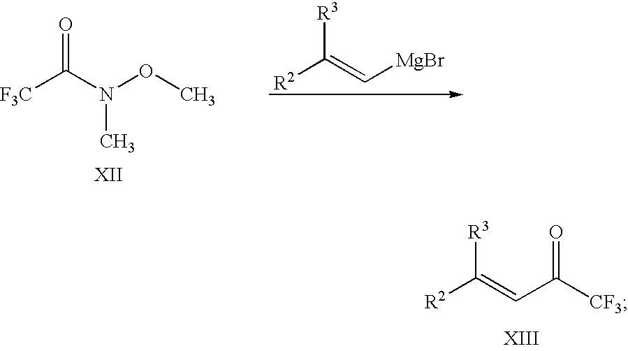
[R3]C(=CC([CF3])=O)[R2].O=C(N(OC)C)[F3C].[R3]C(=C[MgBr])[R2]
